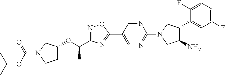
O(C(C1=NOC(C2=CN=C(N3CC(N)C(C4=CC(F)=CC=C4F)C3)N=C2)=N1)C)C1CCN(C(OC(C)C)=O)C1
